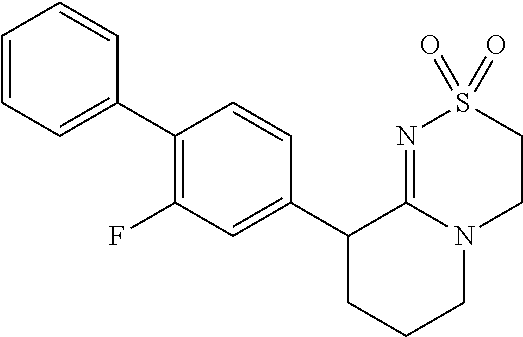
C1(C2CCCN3C2=NS(=O)(=O)CC3)=CC(F)=C(C2=CC=CC=C2)C=C1
